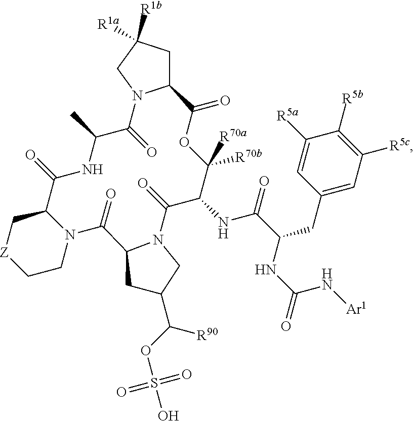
C12CC([R1b])([R1a])CN1C(=O)C(C)NC(=O)C1C[Z]CCN1C(=O)C1N(C(=O)C(NC(=O)C(CC3=CC([R5c])=C([R5b])C([R5a])=C3)NC(=O)N[Ar1])C([R70a])([R70b])OC2=O)CC(C(OS(O)(=O)=O)[R90])C1
